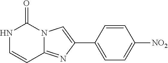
N1C=CC2=NC(C3=CC=C([NO2])C=C3)=CN2C1=O
